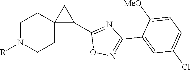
C1N([R])CCC2(C1)C(C1=NC(C3=CC(Cl)=CC=C3[MeO])=NO1)C2
